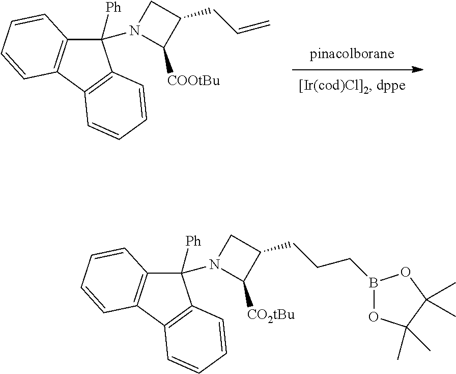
C1([Ph])(N2C([COOtBu])C(CC=C)C2)C2=C(C3=C1C=CC=C3)C=CC=C2.C1([Ph])(N2C([CO2tBu])C(CCCB3OC(C)(C)C(C)(C)O3)C2)C2=C(C3=C1C=CC=C3)C=CC=C2
